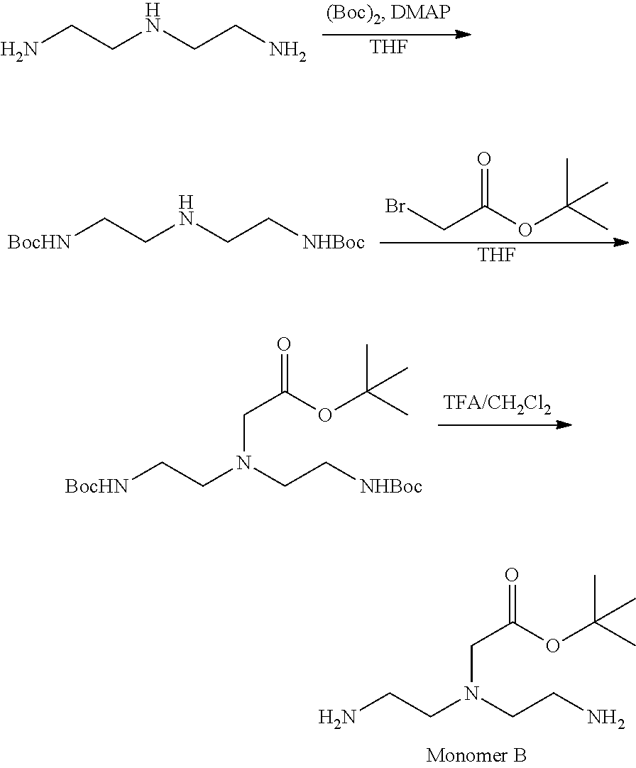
BrCC(OC(C)(C)C)=O.[THF].[BocHN]CCNCC[NHBoc].NCCN(CCN)CC(=O)OC(C)(C)C.NCCNCCN.[THF].[BocHN]CCN(CC[NHBoc])CC(=O)OC(C)(C)C
